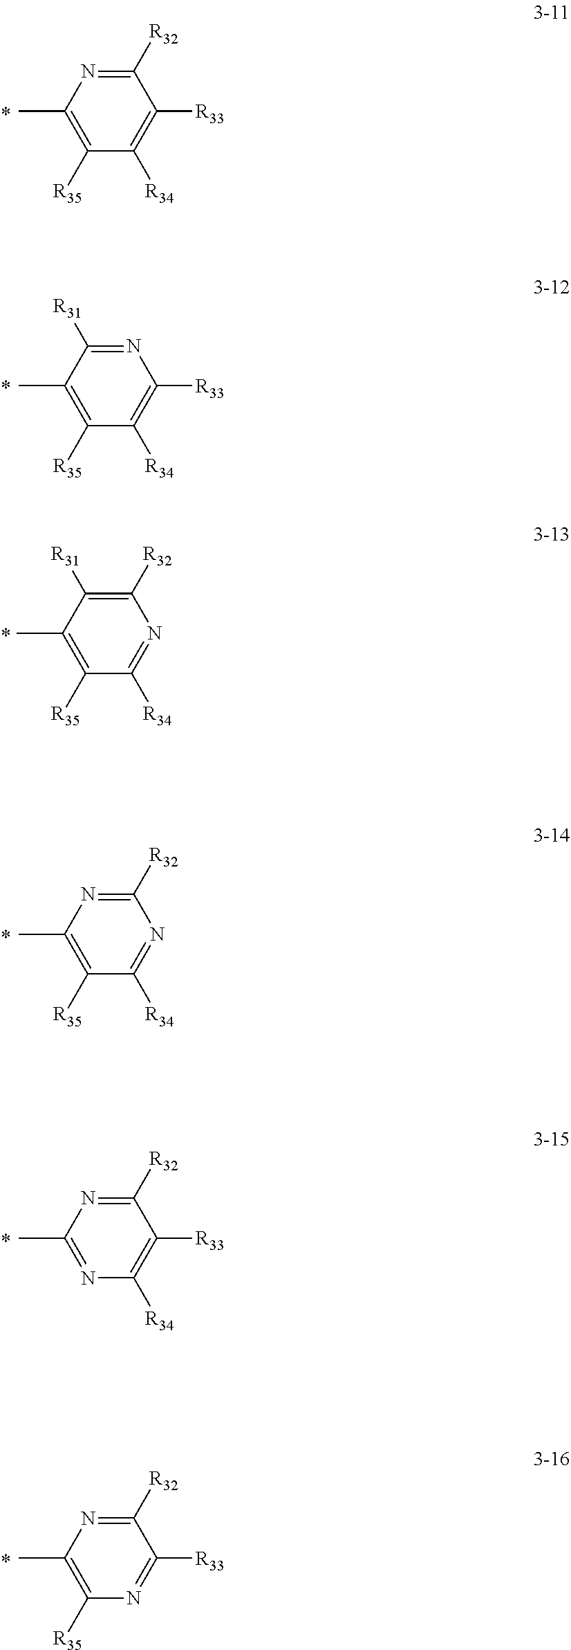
C1([R32])=NC(C)=C([R35])C([R34])=C1[R33].N1=C([R31])C(C)=C([R35])C([R34])=C1[R33].C1([R32])=C([R31])C(C)=C([R35])C([R34])=N1.C1([R32])=NC(C)=C([R35])C([R34])=N1.C1([R32])=NC(C)=NC([R34])=C1[R33].C1([R32])=NC(C)=C([R35])N=C1[R33]
